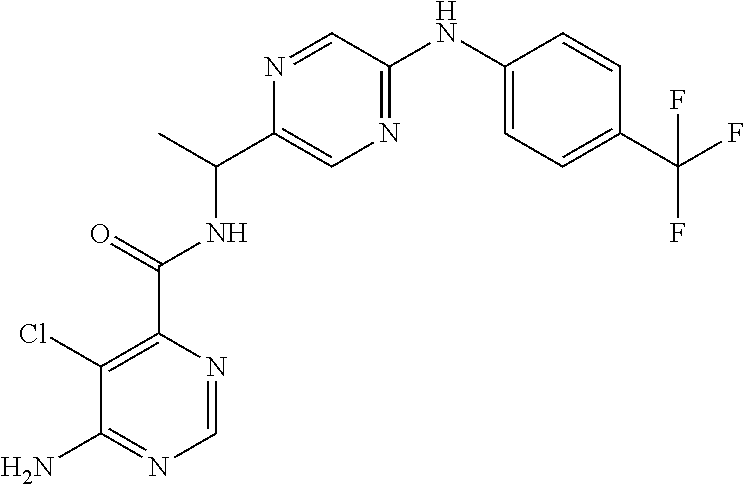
C1(Cl)=C(C(=O)NC(C2=CN=C(NC3=CC=C(C(F)(F)F)C=C3)C=N2)C)N=CN=C1N
